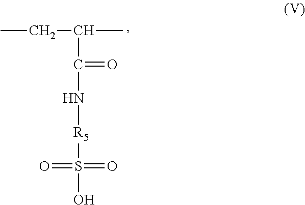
CCC(C)C(=O)N[R5]S(O)(=O)=O
